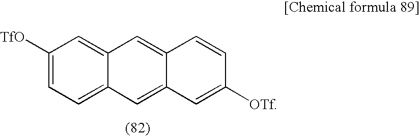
C1([TfO])=CC=C2C(=C1)C=C1C(=C2)C=C([OTf])C=C1
